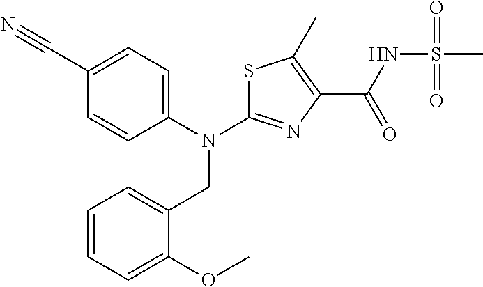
S1C(N(C2=CC=C(C#N)C=C2)CC2=CC=CC=C2OC)=NC(C(NS(C)(=O)=O)=O)=C1C
